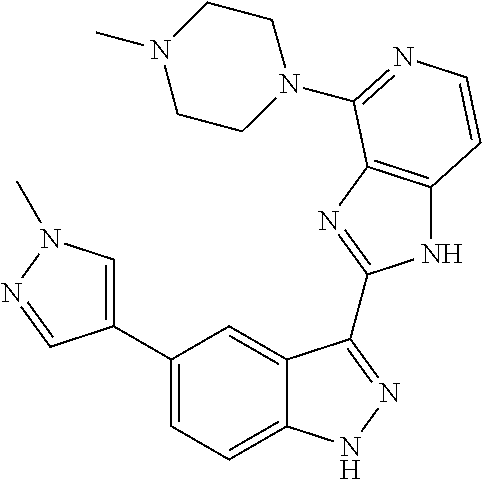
C1(C2=CN(C)N=C2)=CC=C2C(=C1)C(C1=NC3=C(N1)C=CN=C3N1CCN(C)CC1)=NN2
